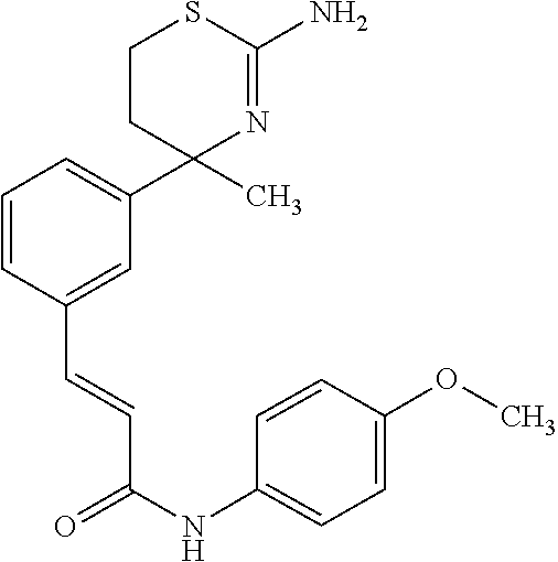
C1=CC(C=CC(NC2=CC=C(OC)C=C2)=O)=CC(C2(C)N=C(N)SCC2)=C1
